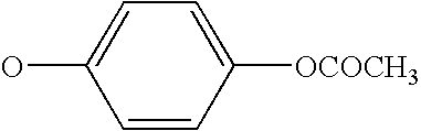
OC1=CC=C([OCOCH3])C=C1
